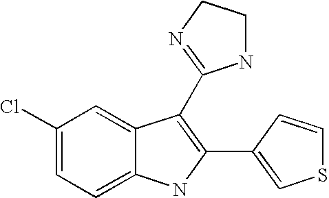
C1=C2C(=CC=C1Cl)NC(C1=CSC=C1)=C2C1=NCCN1
